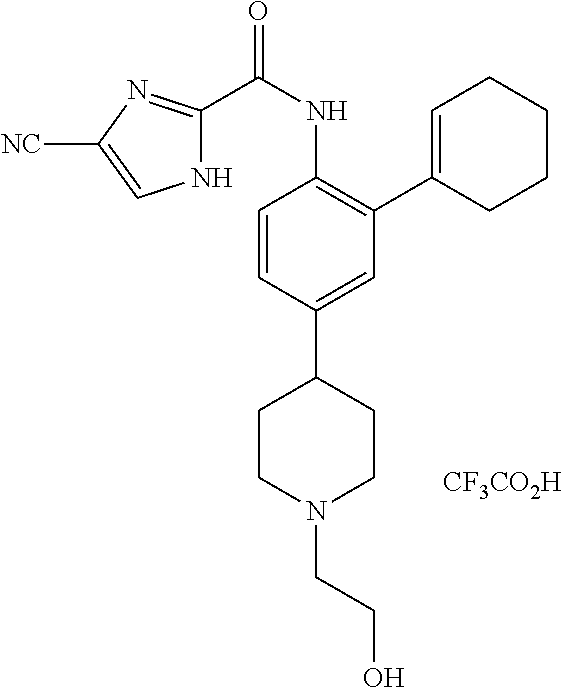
N1C(C(NC2=C(C3=CCCCC3)C=C(C3CCN(CCO)CC3)C=C2)=O)=NC([NC])=C1.[CF3CO2H]
